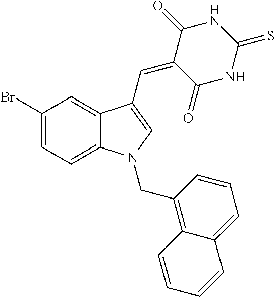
C1(Br)=CC=C2C(=C1)C(C=C1C(=O)NC(=S)NC1=O)=CN2CC1=C2C(=CC=C1)C=CC=C2
